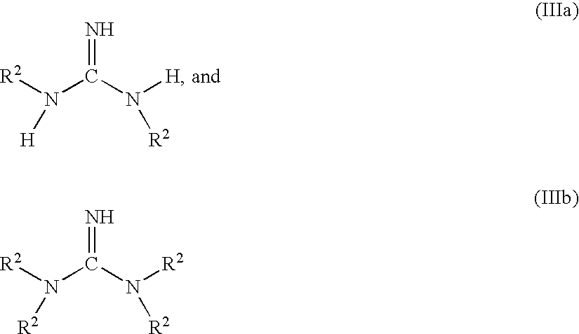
N=C(N([R2])[H])N([H])[R2].N=C(N([R2])[R2])N([R2])[R2]
